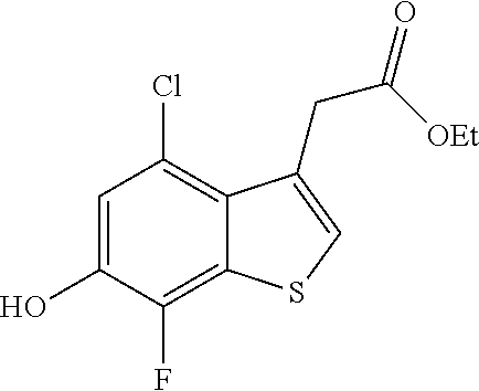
C1=C(O)C(F)=C2C(=C1Cl)C(CC([OEt])=O)=CS2
